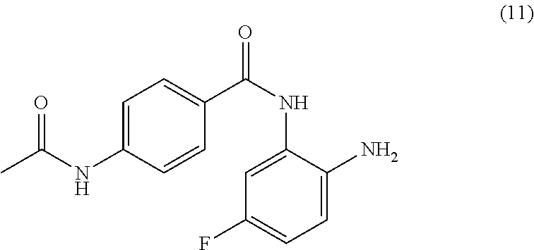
C1=CC(NC(=O)C)=CC=C1C(NC1=CC(F)=CC=C1N)=O
